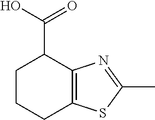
C1CCC2=C(C1C(O)=O)N=C(C)S2
